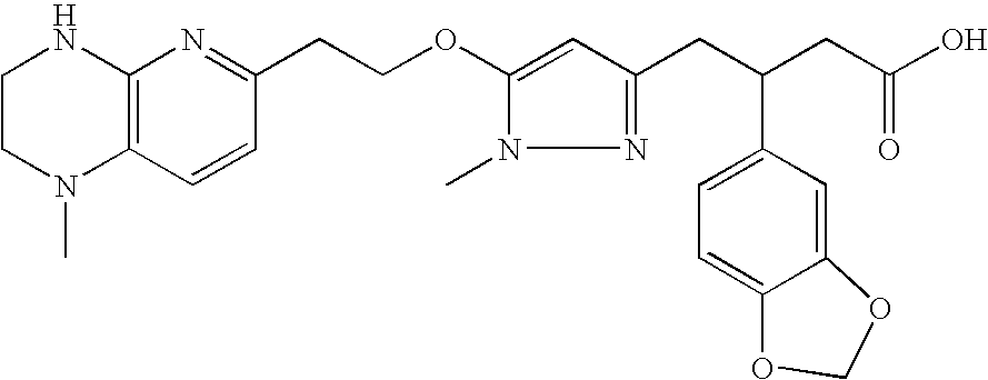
C1CN(C)C2=C(N1)N=C(CCOC1=CC(CC(CC(O)=O)C3=CC=C4C(=C3)OCO4)=NN1C)C=C2
